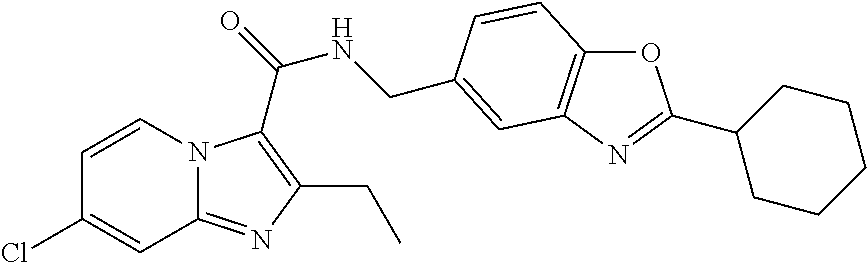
C1=CN2C(=NC(CC)=C2C(=O)NCC2=CC3=C(OC(C4CCCCC4)=N3)C=C2)C=C1Cl
